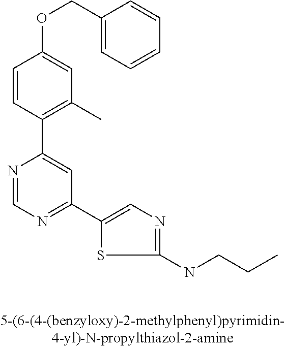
C1(C2=NC=NC(C3=C(C)C=C(OCC4=CC=CC=C4)C=C3)=C2)=CN=C(NCCC)S1
